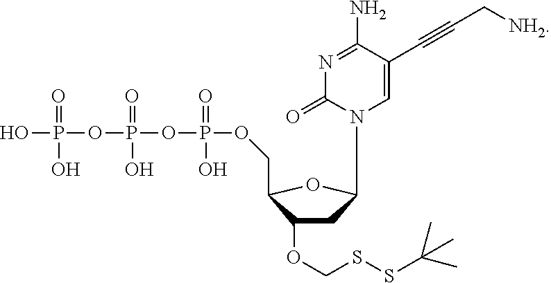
OP(OP(OP(OCC1C(OCSSC(C)(C)C)CC(N2C=C(C#CC[NH2])C(N)=NC2=O)O1)(=O)O)(=O)O)(=O)O
